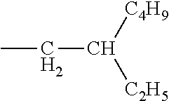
C(C([C2H5])[C4H9])C
